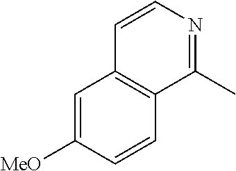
C1=C([MeO])C=CC2=C1C=CN=C2C
